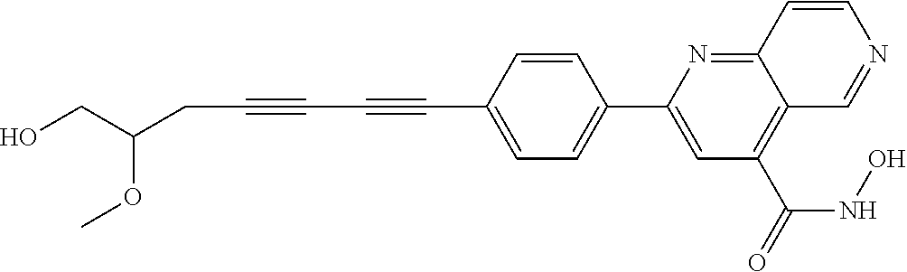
C1=CC(C#CC#CCC(CO)OC)=CC=C1C1=CC(C(=O)NO)=C2C(=N1)C=CN=C2
